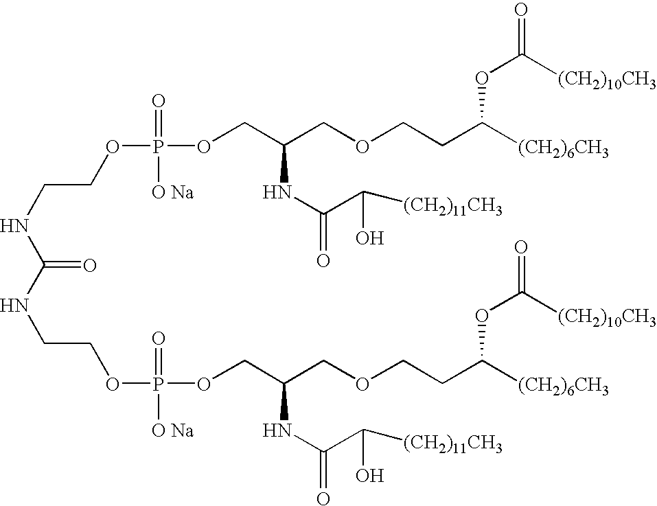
C(=O)(NCCOP(OCC(COCCC([(CH2)6CH3])OC(=O)[(CH2)10CH3])NC(=O)C([(CH2)11CH3])O)(=O)[O Na])NCCOP(OCC(COCCC([(CH2)6CH3])OC(=O)[(CH2)10CH3])NC(=O)C([(CH2)11CH3])O)(=O)[O Na]
